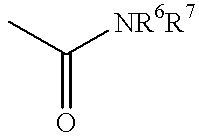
C(=O)(C)[NR6R7]
